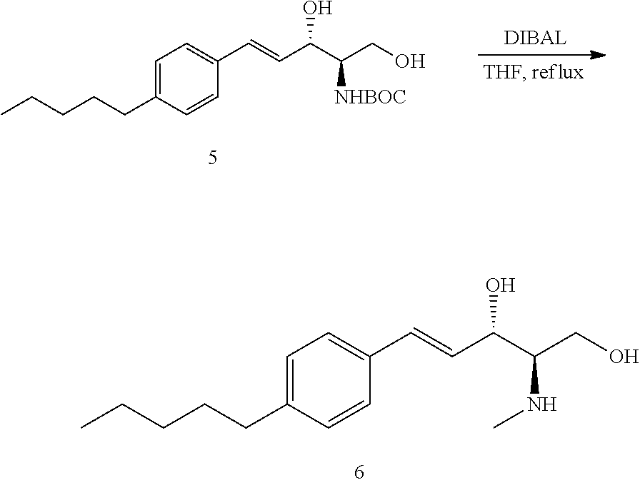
C1=C(CCCCC)C=CC(C=CC(C(CO)[NHBOC])O)=C1.C1=C(CCCCC)C=CC(C=CC(C(CO)NC)O)=C1
